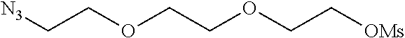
C(COCCOCC[OMs])[N3]
